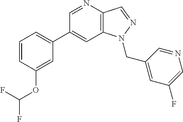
C1(C2=CC=CC(OC(F)F)=C2)=CC2=C(C=NN2CC2=CC(F)=CN=C2)N=C1
